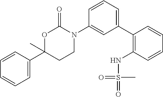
C1=CC(C2(C)CCN(C3=CC(C4=C(NS(=O)(=O)C)C=CC=C4)=CC=C3)C(=O)O2)=CC=C1
